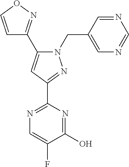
C1=CON=C1C1=CC(C2=NC=C(F)C(O)=N2)=NN1CC1=CN=CN=C1
